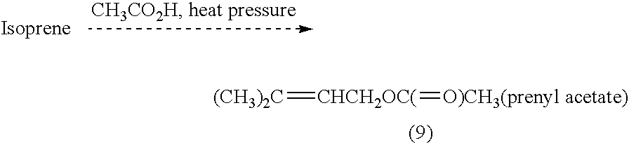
[(CH3)2C]=[CHCH2OC(]=[O)CH3(prenyl acetate)]
